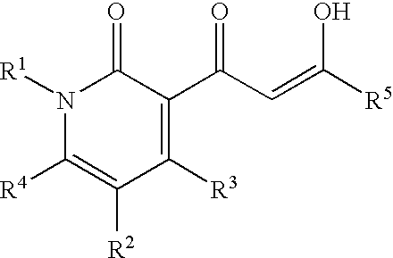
N1([R1])C([R4])=C([R2])C([R3])=C(C(C=C([R5])O)=O)C1=O
